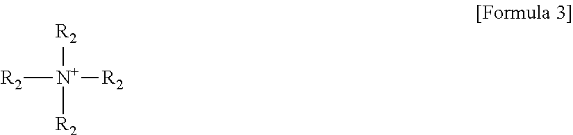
[R2][N+]([R2])([R2])[R2]
